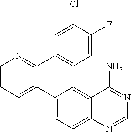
C1=CN=C(C2=CC=C(F)C(Cl)=C2)C(C2=CC=C3C(=C2)C(N)=NC=N3)=C1
